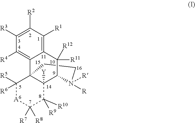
C1CN([R])([R])C2C3([Y])C1(C1=C([R4])C([R3])=C([R2])C([R1])=C1C2([R11])[R12])C([R5])([R6])[A]C([R7])([R8])C3([R10])[R9]
